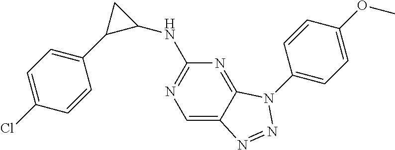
C1=C2C(=NC(NC3CC3C3=CC=C(Cl)C=C3)=N1)N(C1=CC=C(OC)C=C1)N=N2
